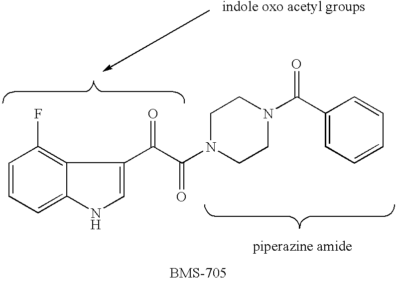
C1=CC=C2C(=C1F)C(C(C(N1CCN(C(C3=CC=CC=C3)=O)CC1)=O)=O)=CN2
